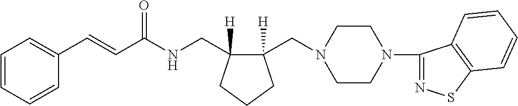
C1(C=CC(NCC2([H])C(CN3CCN(C4=NSC5=C4C=CC=C5)CC3)([H])CCC2)=O)=CC=CC=C1
